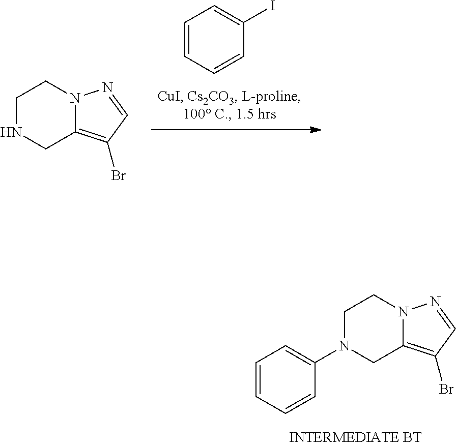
C1N(C2=CC=CC=C2)CC2=C(Br)C=NN2C1.C1NCC2=C(Br)C=NN2C1.C1=CC=CC(I)=C1
